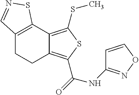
C12=C(C3=C(SC)SC(C(=O)NC4=NOC=C4)=C3CC1)SN=C2
